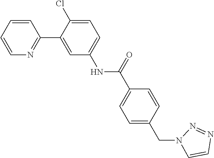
C1=CC=CN=C1C1=CC(NC(C2=CC=C(CN3C=CN=N3)C=C2)=O)=CC=C1Cl
